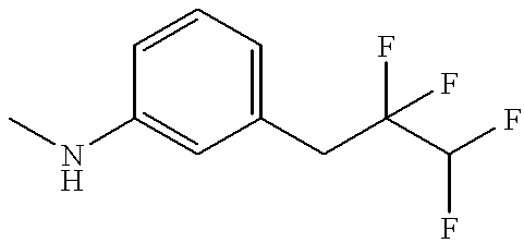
C1(CC(F)(C(F)F)F)=CC=CC(NC)=C1
